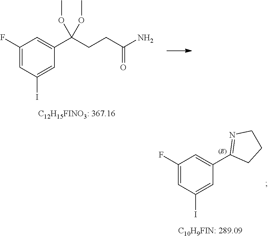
C1(F)=CC(I)=CC(C2=NCCC2)=C1.C1(F)=CC(I)=CC(C(CCC(N)=O)(OC)OC)=C1.[C12H15FINO3: 367.16]
